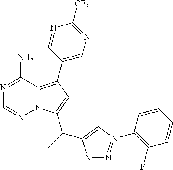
N1=C(N)C2=C(C3=CN=C([CF3])N=C3)C=C(C(C)C3=CN(C4=C(F)C=CC=C4)=NN3)N2N=C1
